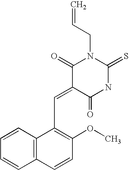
C=CCN1C(=O)C(=CC2=C(OC)C=CC3=C2C=CC=C3)C(=O)NC1=S
